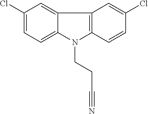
C1(Cl)=CC=C2C(=C1)C1=C(N2CCC#N)C=CC(Cl)=C1
